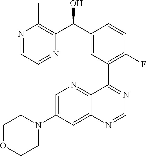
C1=C(N2CCOCC2)C=C2C(=N1)C(C1=C(F)C=CC(C(C3=C(C)N=CC=N3)O)=C1)=NC=N2
